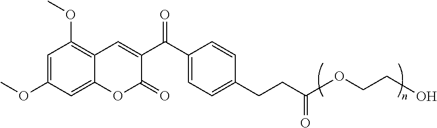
C1(OC)=CC(OC)=C2C(=C1)OC(=O)C(C(C1=CC=C(CCC(=O)OCCO)C=C1)=O)=C2
